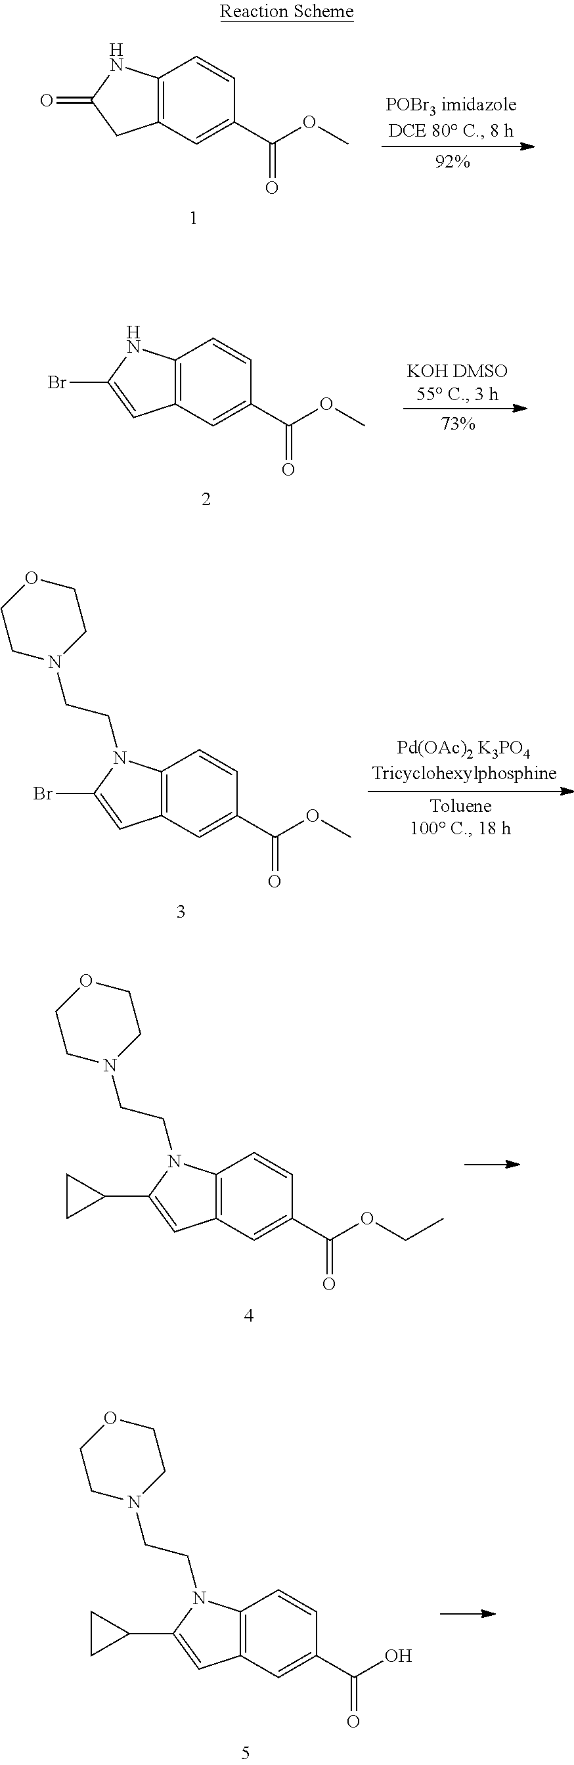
C12=C(C=C(C(OC)=O)C=C1)C=C(Br)N2CCN1CCOCC1.C12=C(C=C(C(OCC)=O)C=C1)C=C(C1CC1)N2CCN1CCOCC1.C12=C(C=C(C(O)=O)C=C1)C=C(C1CC1)N2CCN1CCOCC1.C12=C(C=C(C(OC)=O)C=C1)CC(=O)N2.C12=C(C=C(C(OC)=O)C=C1)C=C(Br)N2
